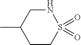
N1CC(C)CCS1(=O)=O
